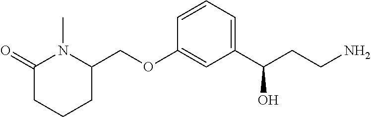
C1(=O)CCCC(COC2=CC(C(CCN)O)=CC=C2)N1C
